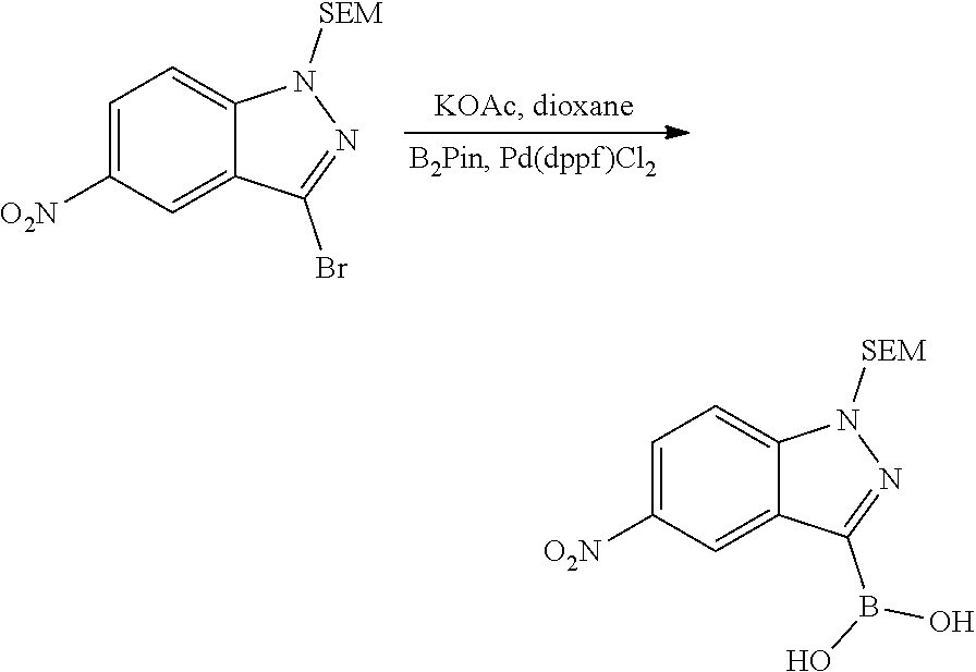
C1=C([O2N])C=C2C(=C1)N([SEM])N=C2Br.C1=C([O2N])C=C2C(=C1)N([SEM])N=C2B(O)O
